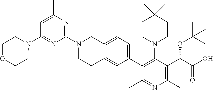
C1=C(C)N=C(N2CCC3=CC(C4=C(N5CCC(C)(C)CC5)C(C(C(O)=O)OC(C)(C)C)=C(C)N=C4C)=CC=C3C2)N=C1N1CCOCC1
